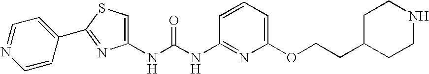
N(C(=O)NC1=NC(OCCC2CCNCC2)=CC=C1)C1=CSC(C2=CC=NC=C2)=N1
